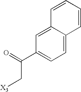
C(C[X3])(C1=CC=C2C(=C1)C=CC=C2)=O
